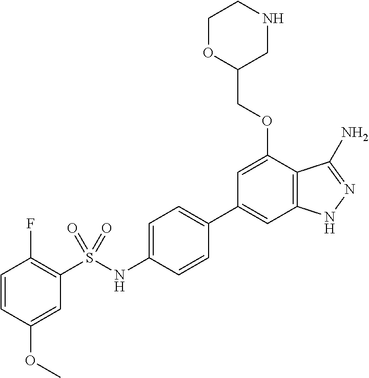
C1=CC(OC)=CC(S(NC2=CC=C(C3=CC4=C(C(OCC5CNCCO5)=C3)C(N)=NN4)C=C2)(=O)=O)=C1F
